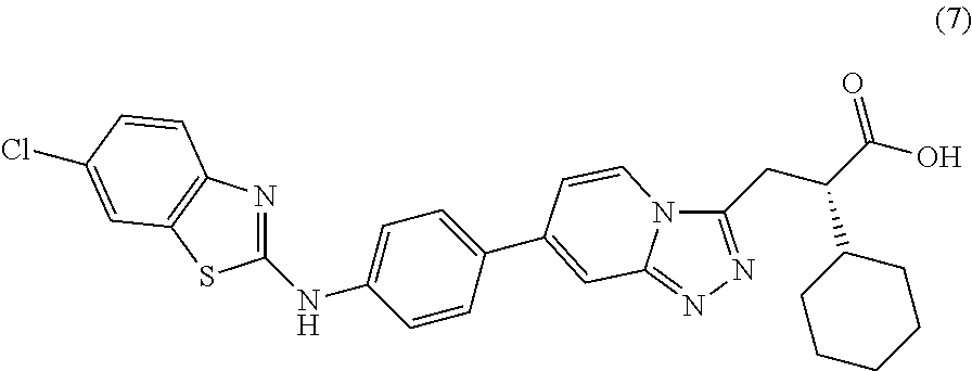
N12C(=NN=C1CC(C(O)=O)C1CCCCC1)C=C(C1=CC=C(NC3=NC4=C(S3)C=C(Cl)C=C4)C=C1)C=C2
